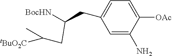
C1=C(N)C([OAc])=CC=C1CC([BocHN])CC([tBuO2C])C
